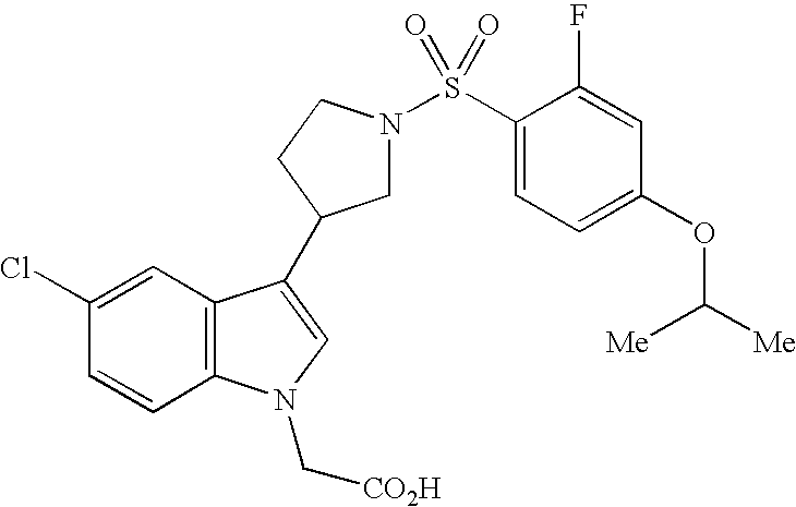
C1(Cl)=CC2=C(C=C1)N(C[CO2H])C=C2C1CN(S(C2=CC=C(OC([Me])[Me])C=C2F)(=O)=O)CC1
